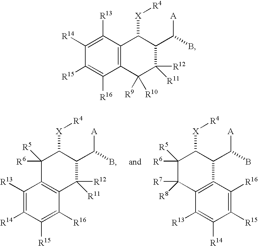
C12=C(C([R12])([R11])C(C([A])B)C([X][R4])C1([R6])[R5])C([R16])=C([R15])C([R14])=C2[R13].C1([R7])([R8])C([R6])([R5])C([X][R4])C(C([A])B)C2=C1C([R13])=C([R14])C([R15])=C2[R16].C1([R13])=C([R14])C([R15])=C([R16])C2=C1C([X][R4])C(C([A])B)C([R12])([R11])C2([R9])[R10]
